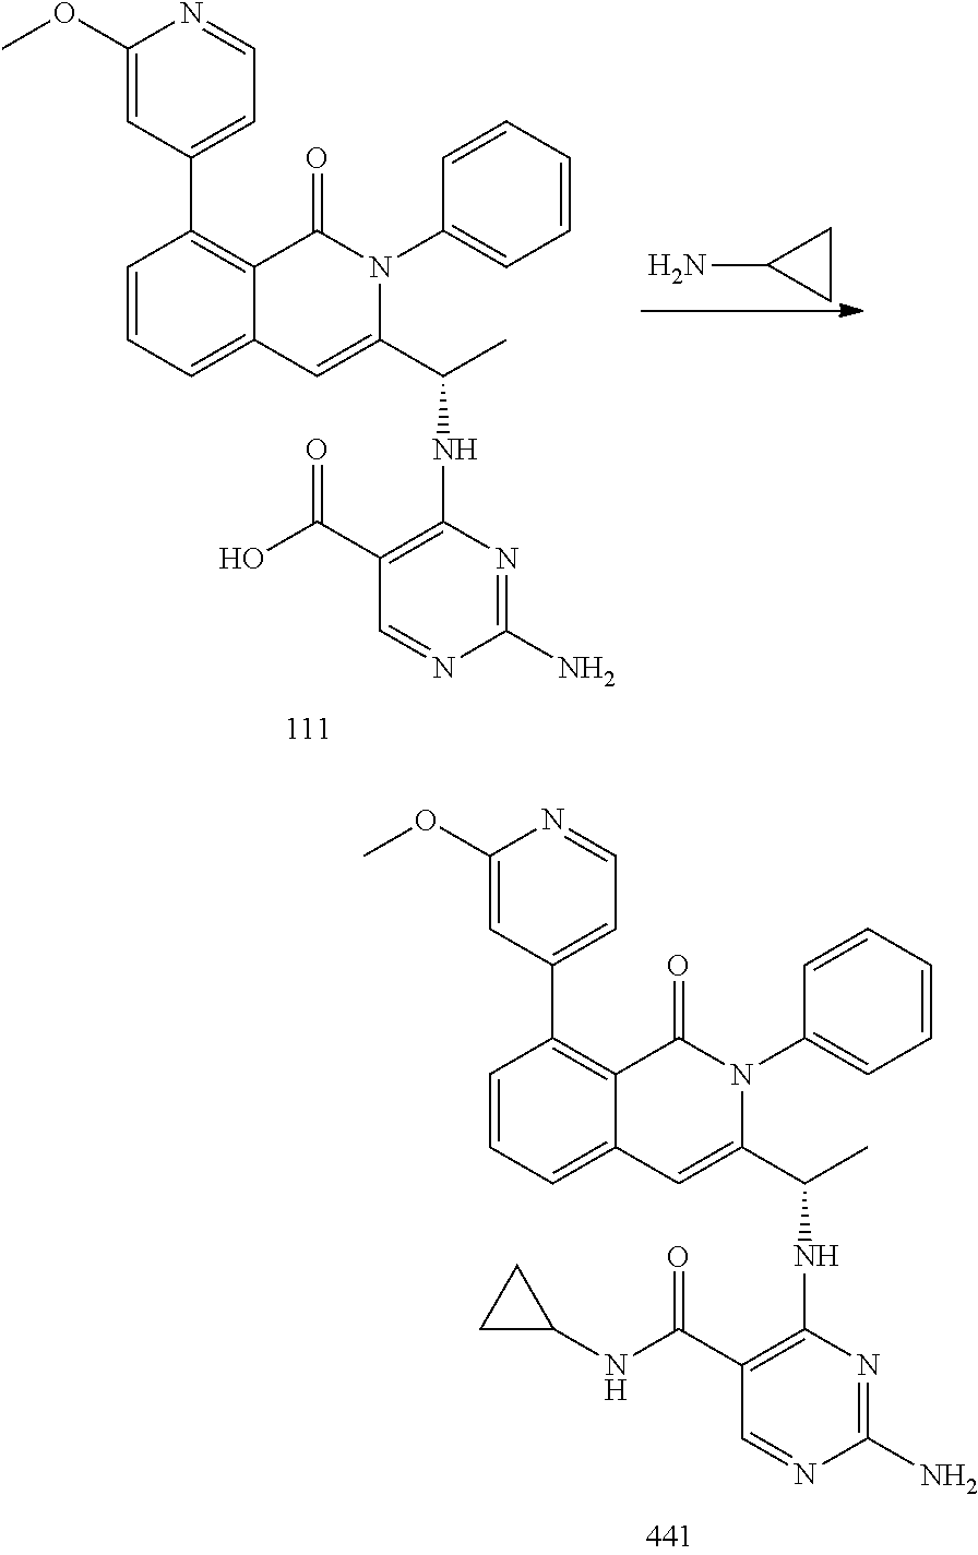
C1=CC=C2C(=C1C1=CC=NC(OC)=C1)C(=O)N(C1=CC=CC=C1)C(C(C)NC1=C(C(O)=O)C=NC(N)=N1)=C2.NC1CC1.C1=CC=C2C(=C1C1=CC=NC(OC)=C1)C(=O)N(C1=CC=CC=C1)C(C(C)NC1=C(C(NC3CC3)=O)C=NC(N)=N1)=C2
